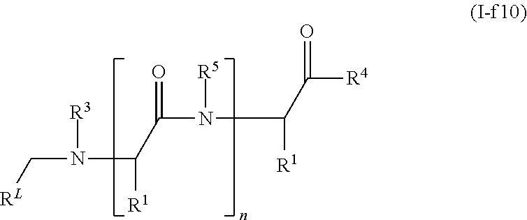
C(N(C([R1])C(N([R5])C([R1])C([R4])=O)=O)[R3])[RL]
